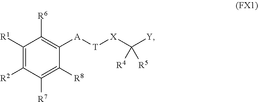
C1([R1])=C([R2])C([R7])=C([R8])C([A][T][X]C([Y])([R5])[R4])=C1[R6]
